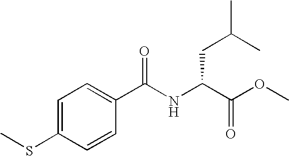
C1=C(SC)C=CC(C(NC(C(OC)=O)CC(C)C)=O)=C1
